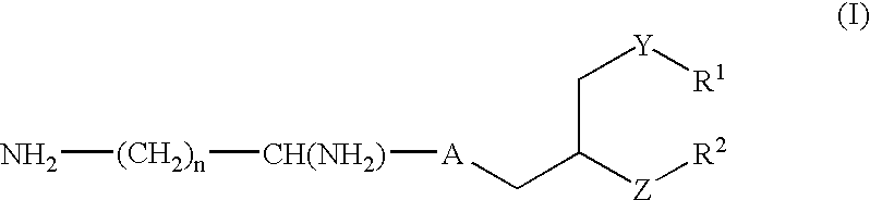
C(C([Z][R2])C[A][CH(NH2)][(CH2)n]N)[Y][R1]
